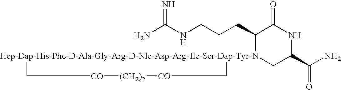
NC(NCCCC1[Hep-Dap-His-Phe-D-Ala-Gly-Arg-D-Nle-Asp-Arg-Ile-Ser-Dap-Tyr-N]2(CC(C(N)=O)NC1=O)C[CO][(CH2)2][CO]C2)=N
